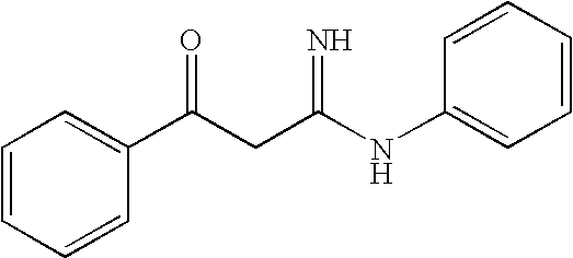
C1=CC=CC(C(CC(NC2=CC=CC=C2)=N)=O)=C1
